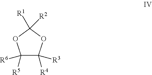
C1([R6])([R5])C([R3])([R4])OC([R1])([R2])O1
